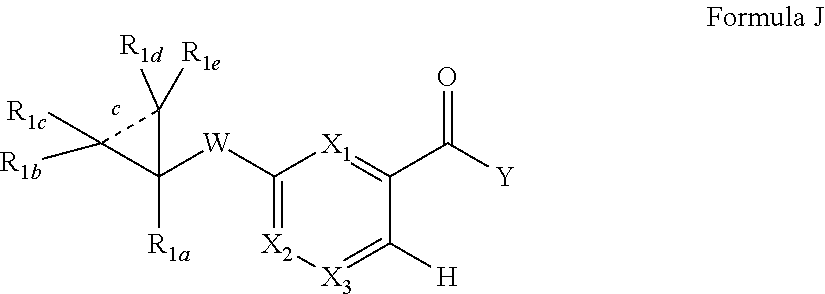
C1(C([Y])=O)=[X1]C([W]C2([R1a])C([R1b])([R1c])C2([R1d])[R1e])=[X2][X3]=C1[H]
